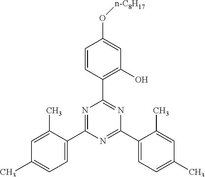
C1(C2=NC(C3=CC=C(C)C=C3C)=NC(C3=C(O)C=C(O[n-C8H17])C=C3)=N2)=CC=C(C)C=C1C
